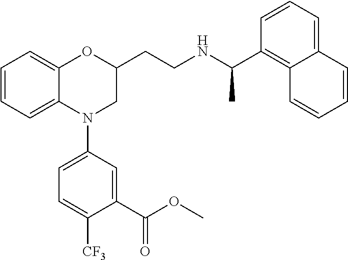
C1=CC=C2C(=C1)OC(CCNC(C1=C3C(=CC=C1)C=CC=C3)C)CN2C1=CC=C([CF3])C(C(OC)=O)=C1
